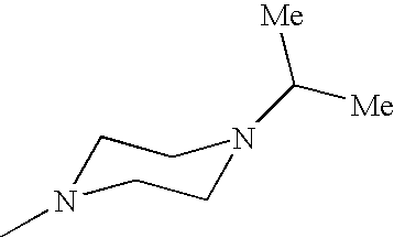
C1N(C)CCN(C([Me])[Me])C1
